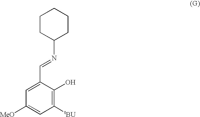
N(=CC1=CC([MeO])=CC([tBU])=C1O)C1CCCCC1
